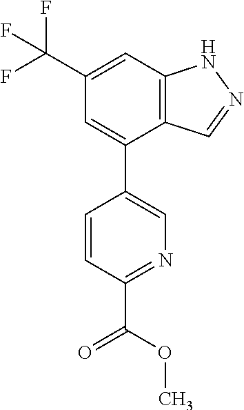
C12=C(C=C(C(F)(F)F)C=C1C1=CN=C(C(=O)OC)C=C1)NN=C2
